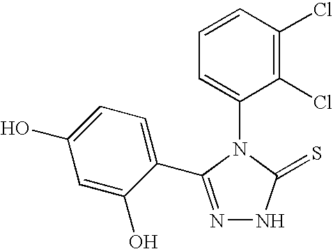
N1=C(C2=CC=C(O)C=C2O)N(C2=CC=CC(Cl)=C2Cl)C(=S)N1
